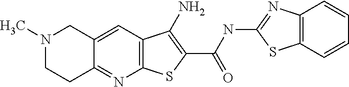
C12=C(C=C3C(=N1)CCN(C)C3)C(N)=C(C(NC1=NC3=C(S1)C=CC=C3)=O)S2
